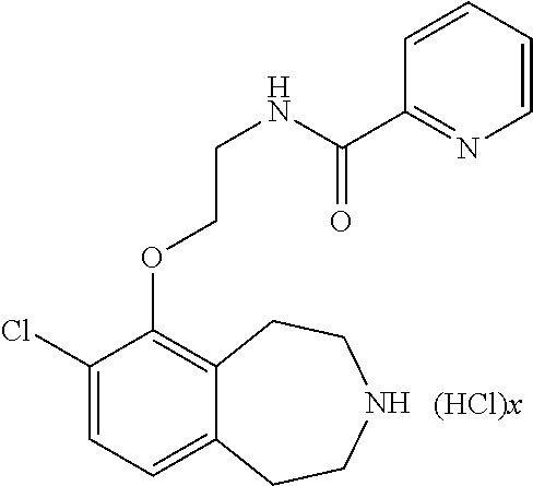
C1(Cl)=CC=C2C(=C1OCCNC(=O)C1=NC=CC=C1)CCNCC2.[(HCl)x]
